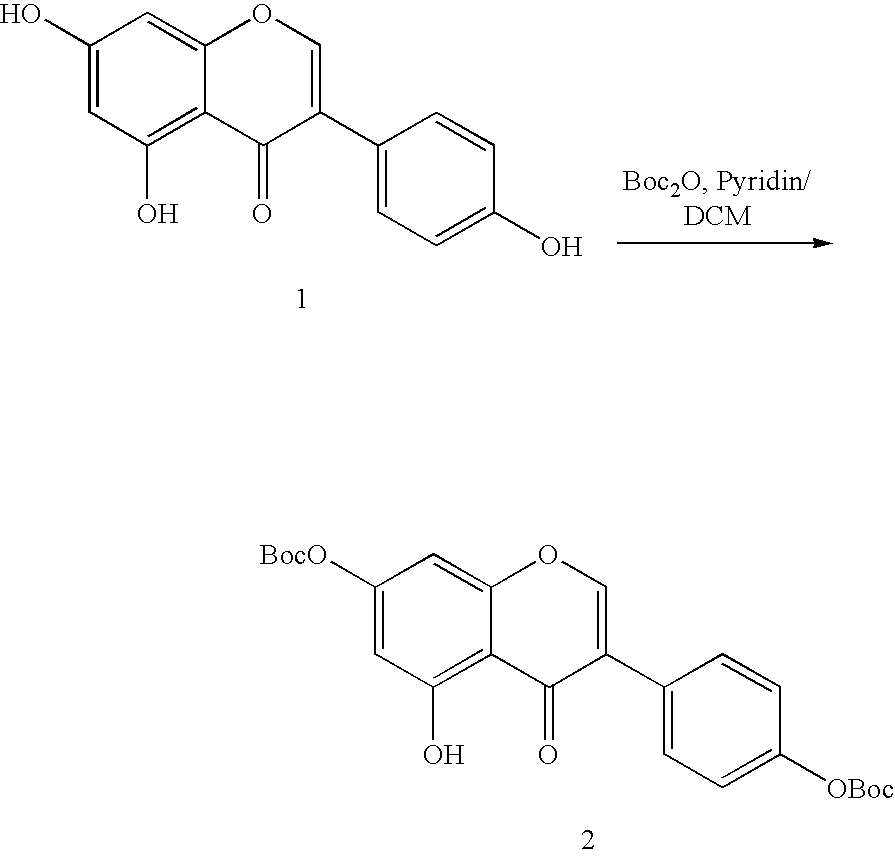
C1(O)=CC(O)=C2C(=C1)OC=C(C1=CC=C(O)C=C1)C2=O.C1([BocO])=CC(O)=C2C(=C1)OC=C(C1=CC=C([OBoc])C=C1)C2=O
